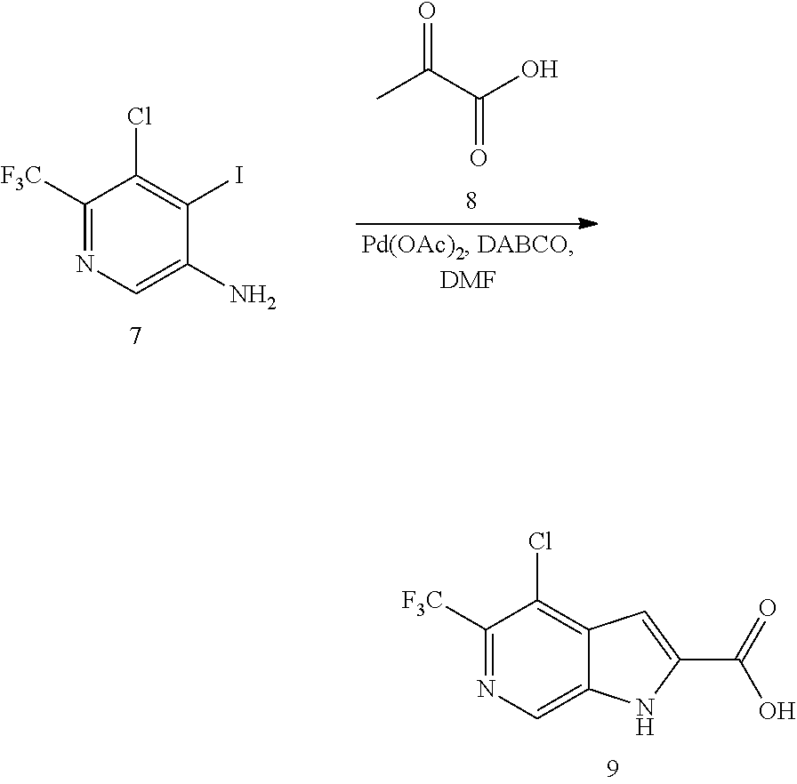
C1([F3C])=NC=C(N)C(I)=C1Cl.CC(C(O)=O)=O.C1([F3C])=NC=C2C(=C1Cl)C=C(C(=O)O)N2
